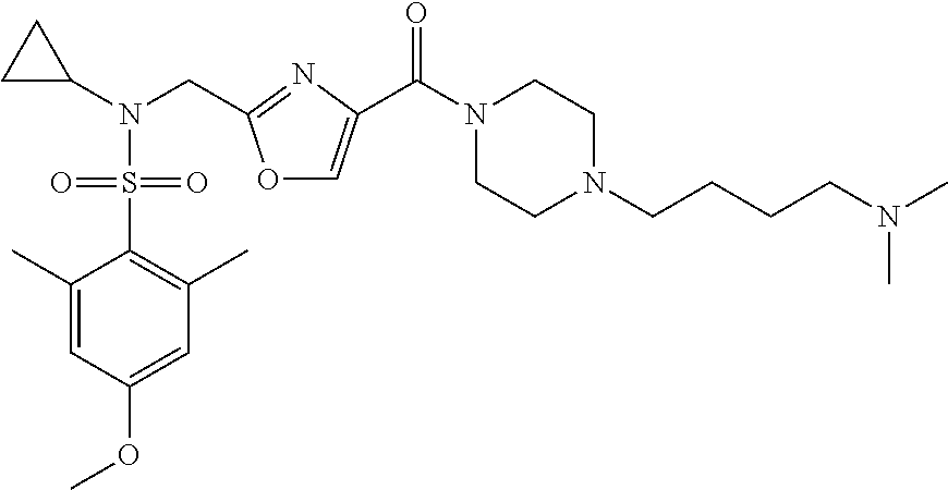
O1C=C(C(N2CCN(CCCCN(C)C)CC2)=O)N=C1CN(C1CC1)S(C1=C(C)C=C(OC)C=C1C)(=O)=O
